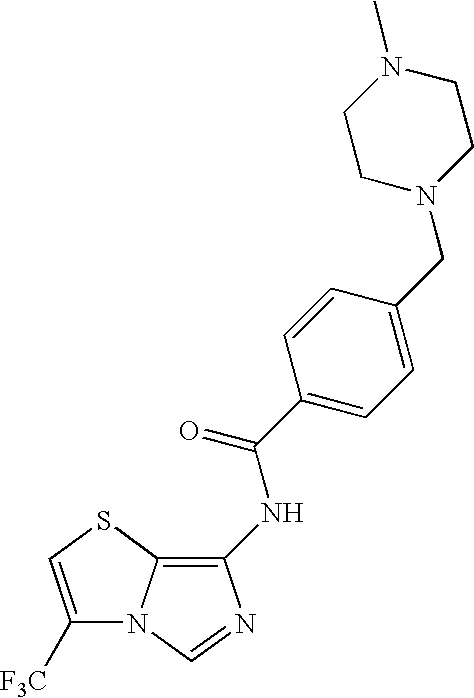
N(C(C1=CC=C(CN2CCN(C)CC2)C=C1)=O)C1=C2N(C=N1)C([F3C])=CS2
